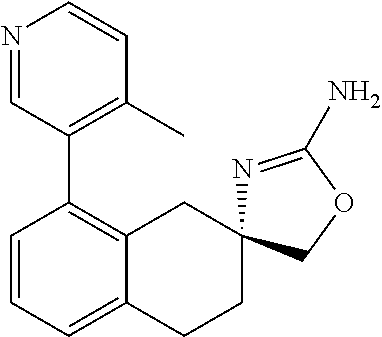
C1=CC=C2C(=C1C1=C(C)C=CN=C1)CC1(CC2)N=C(N)OC1
